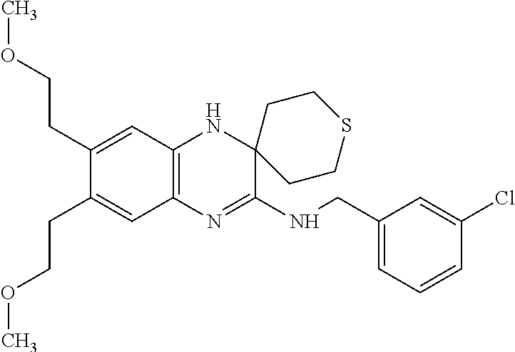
C1(CNC2=NC3=C(NC24CCSCC4)C=C(CCOC)C(CCOC)=C3)=CC=CC(Cl)=C1
